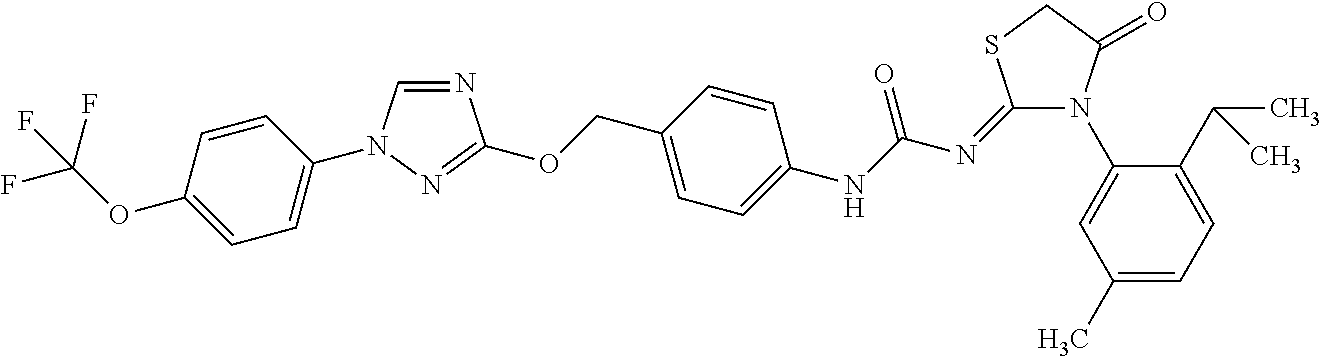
N1=CN(C2=CC=C(OC(F)(F)F)C=C2)N=C1OCC1=CC=C(NC(N=C2N(C3=CC(C)=CC=C3C(C)C)C(=O)CS2)=O)C=C1
